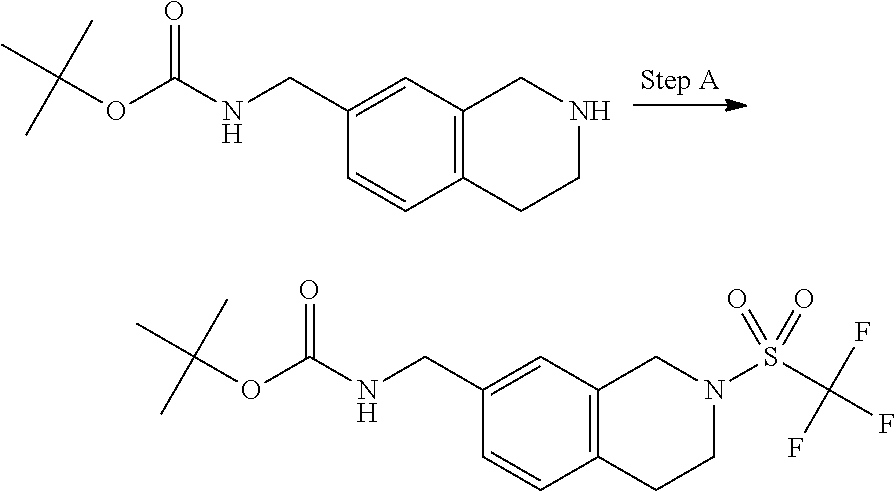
C12=C(C=C(CNC(OC(C)(C)C)=O)C=C1)CNCC2.C12=C(C=C(CNC(OC(C)(C)C)=O)C=C1)CN(S(C(F)(F)F)(=O)=O)CC2
